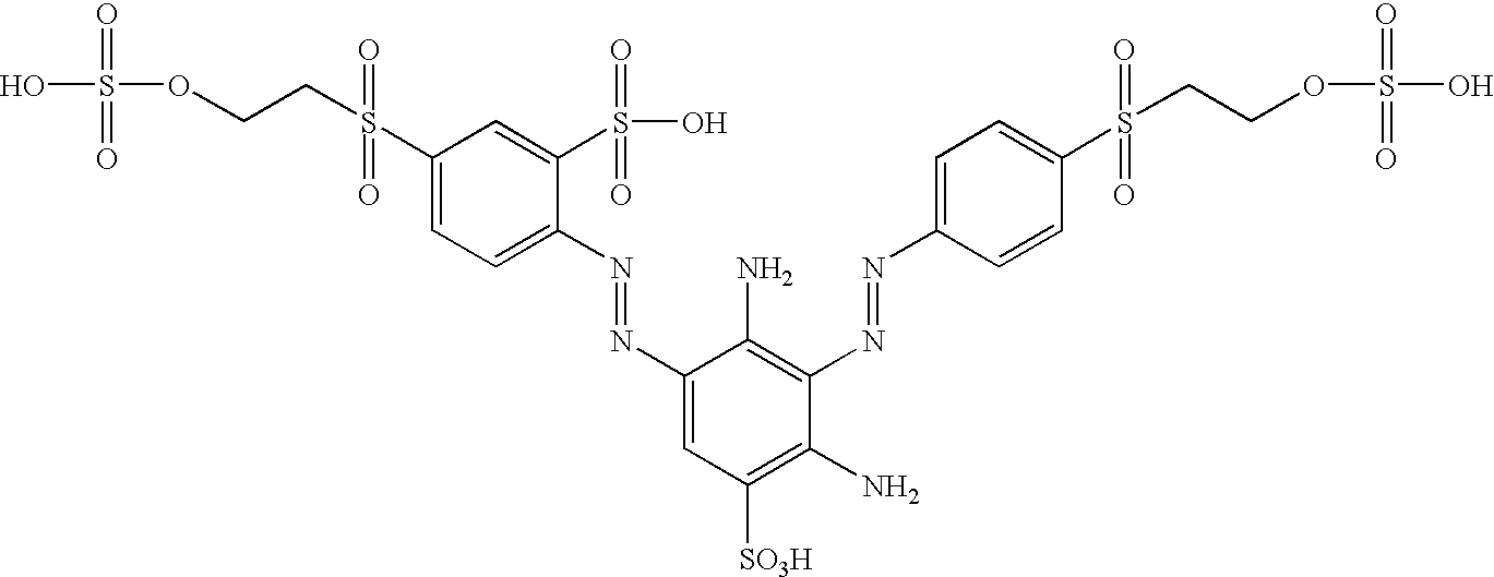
OS(OCCS(C1=CC=C(N=NC2=CC([SO3H])=C(N)C(N=NC3=CC=C(S(=O)(=O)CCOS(=O)(=O)O)C=C3)=C2N)C(S(=O)(=O)O)=C1)(=O)=O)(=O)=O
